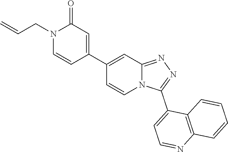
N12C(=NN=C1C1=CC=NC3=C1C=CC=C3)C=C(C1=CC(=O)N(CC=C)C=C1)C=C2
